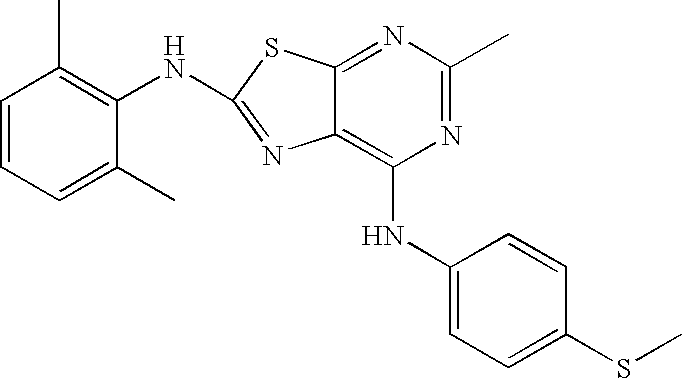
N1=C(C)N=C2C(=C1NC1=CC=C(SC)C=C1)N=C(NC1=C(C)C=CC=C1C)S2
